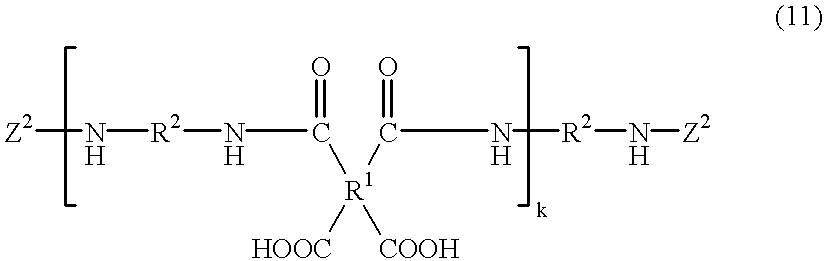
[R2](NC([R1]([HOOC])([COOH])C(=O)N[R2]N[Z2])=O)N[Z2]
